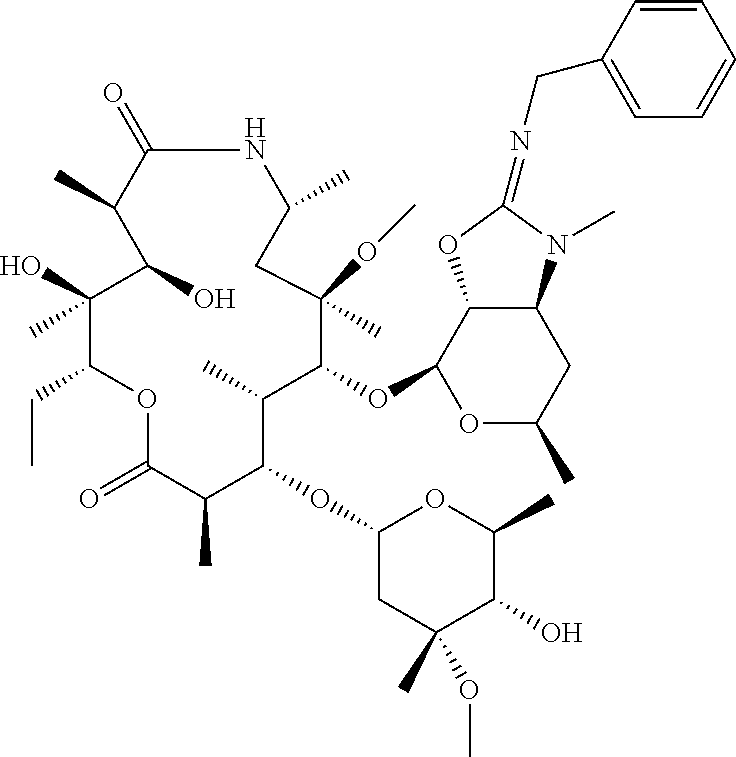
N1C(=O)C(C)C(O)C(O)(C)C(CC)OC(=O)C(C)C(OC2CC(C)(OC)C(O)C(C)O2)C(C)C(OC2C3C(CC(C)O2)N(C)C(=NCC2=CC=CC=C2)O3)C(C)(OC)CC1C
